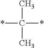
*C(C)(C)*
